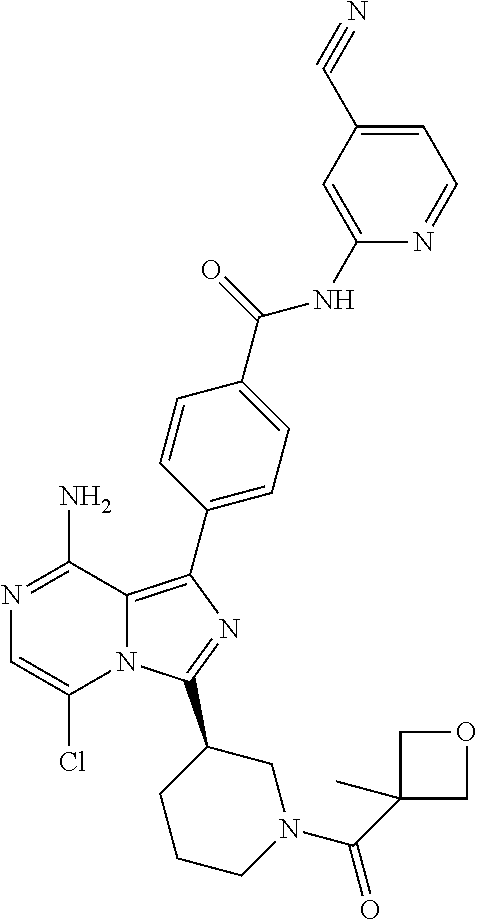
N12C(=C(C3=CC=C(C(=O)NC4=CC(C#N)=CC=N4)C=C3)N=C1C1CCCN(C(C3(C)COC3)=O)C1)C(N)=NC=C2Cl
